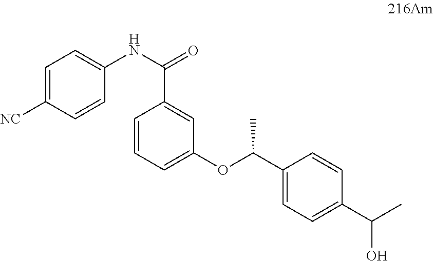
C1=C([NC])C=CC(NC(=O)C2=CC(OC(C3=CC=C(C(C)O)C=C3)C)=CC=C2)=C1
